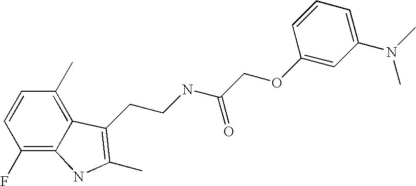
C1(F)=C2C(=C(C)C=C1)C(CCNC(COC1=CC(N(C)C)=CC=C1)=O)=C(C)N2
